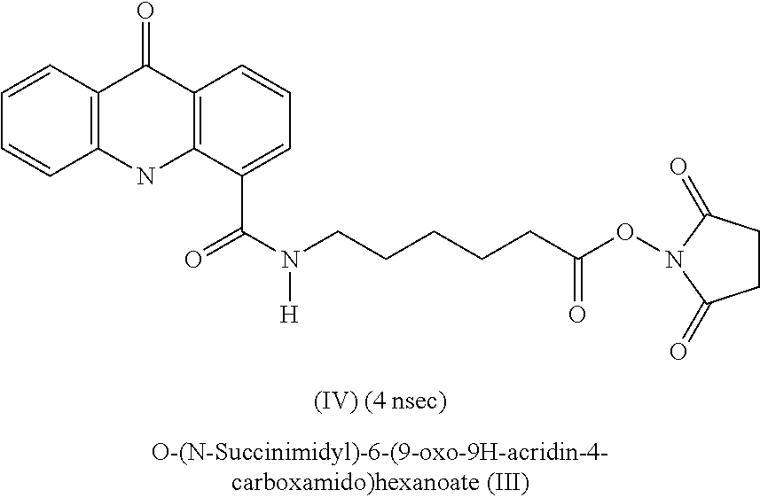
C1=CC2=C(C=C1)NC1=C(C2=O)C=CC=C1C(N(CCCCCC(ON1C(=O)CCC1=O)=O)[H])=O
